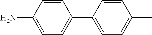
C1=CC(N)=CC=C1C1=CC=C(C)C=C1
